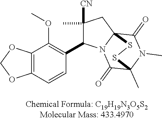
C12=C(C=CC(C3C([CN])(C)CC45C(=O)N(C)C(C)(C(=O)N34)SS5)=C1OC)OCO2
